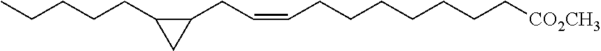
CCCCCC1CC1CC=CCCCCCCC[CO2CH3]
